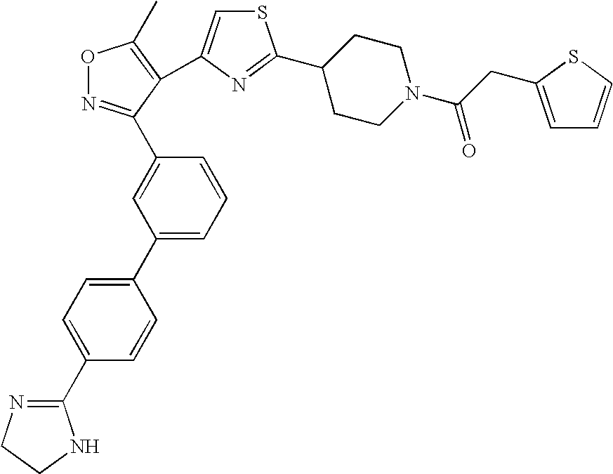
C1(C2=CC=CC(C3=NOC(C)=C3C3=CSC(C4CCN(C(CC5=CC=CS5)=O)CC4)=N3)=C2)=CC=C(C2=NCCN2)C=C1
